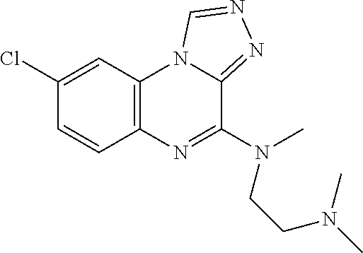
C12=C(C=C(Cl)C=C1)N1C(=NN=C1)C(N(CCN(C)C)C)=N2
